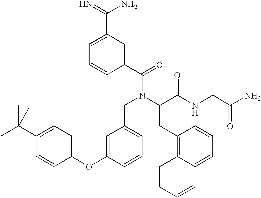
N=C(N)C1=CC=CC(C(=O)N(CC2=CC=CC(OC3=CC=C(C(C)(C)C)C=C3)=C2)C(CC2=C3C(=CC=C2)C=CC=C3)C(NCC(N)=O)=O)=C1
